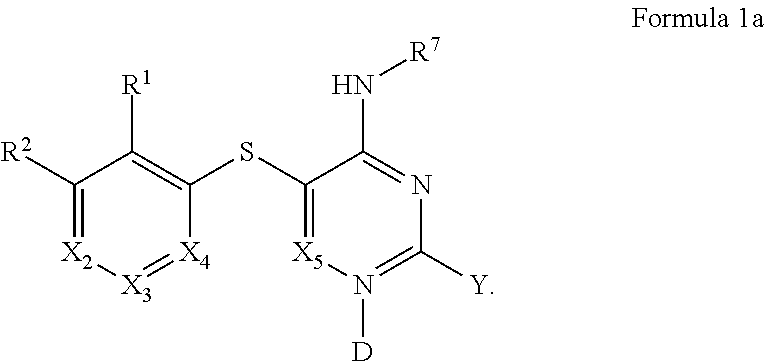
C1([R2])=[X2][X3]=[X4]C(SC2=[X5]N([D])=C([Y])N=C2N[R7])=C1[R1]
